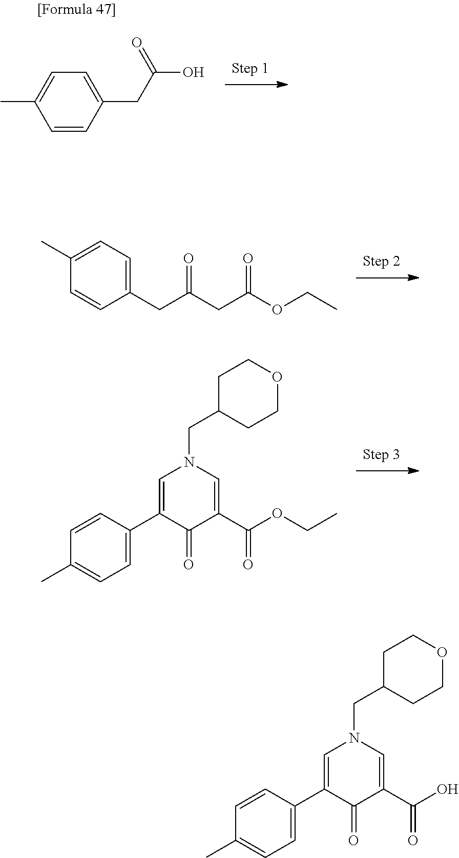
C1=CC(CC(CC(OCC)=O)=O)=CC=C1C.C1=CC(C2=CN(CC3CCOCC3)C=C(C(OCC)=O)C2=O)=CC=C1C.C1=CC(CC(O)=O)=CC=C1C.C1=CC(C2=CN(CC3CCOCC3)C=C(C(O)=O)C2=O)=CC=C1C
